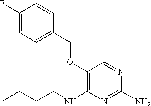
C1(OCC2=CC=C(F)C=C2)=C(NCCCC)N=C(N)N=C1
